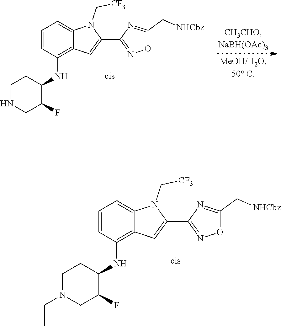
C1(C[NHCbz])=NC(C2=CC3=C(NC4C(F)CN(CC)CC4)C=CC=C3N2C[CF3])=NO1.C1(C[NHCbz])=NC(C2=CC3=C(NC4C(F)CNCC4)C=CC=C3N2C[CF3])=NO1
